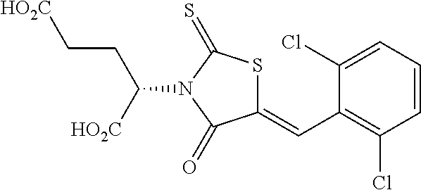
C1(=CC2=C(Cl)C=CC=C2Cl)SC(=S)N(C(CC[HO2C])[HO2C])C1=O
